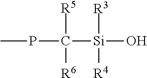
P(C([Si](O)([R3])[R4])([R5])[R6])C
